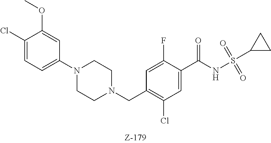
C1(Cl)=CC=C(N2CCN(CC3=C(Cl)C=C(C(NS(C4CC4)(=O)=O)=O)C(F)=C3)CC2)C=C1OC
